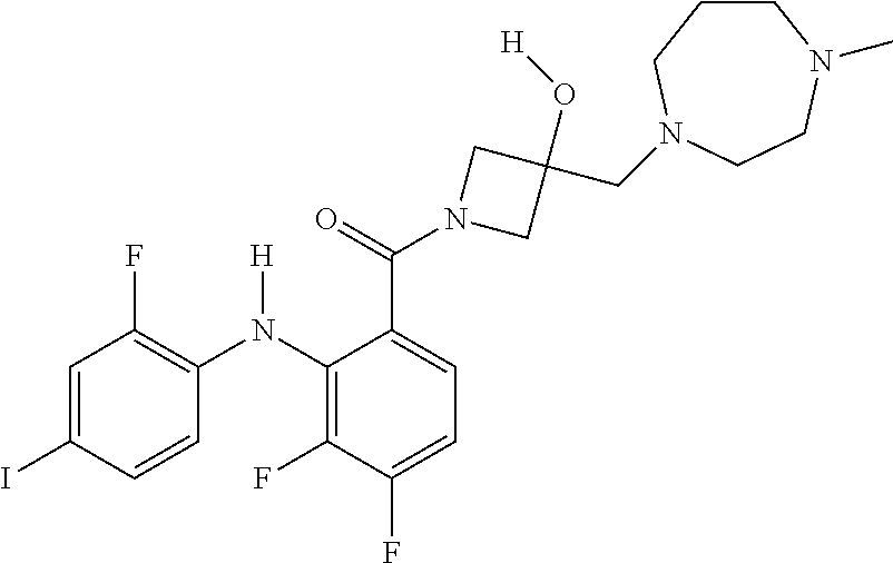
C1=C(I)C=CC(N(C2=C(F)C(F)=CC=C2C(=O)N2CC(O[H])(CN3CCCN(C)CC3)C2)[H])=C1F
